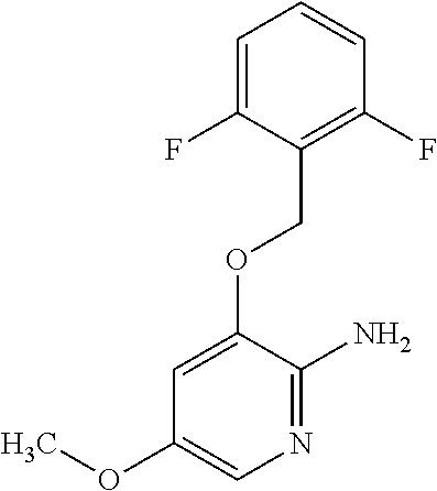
C1=C(F)C(COC2=CC(OC)=CN=C2N)=C(F)C=C1
